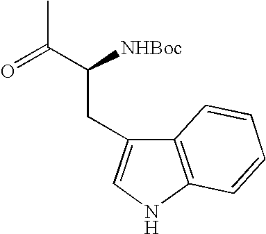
CC(C([NHBoc])CC1=CNC2=C1C=CC=C2)=O
